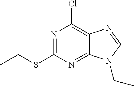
N1=C(SCC)N=C2C(=C1Cl)N=CN2CC
